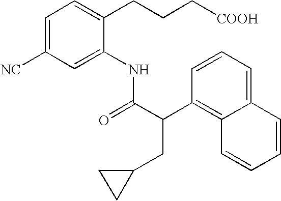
C1=C([NC])C=C(NC(=O)C(CC2CC2)C2=C3C(=CC=C2)C=CC=C3)C(CCC[COOH])=C1
